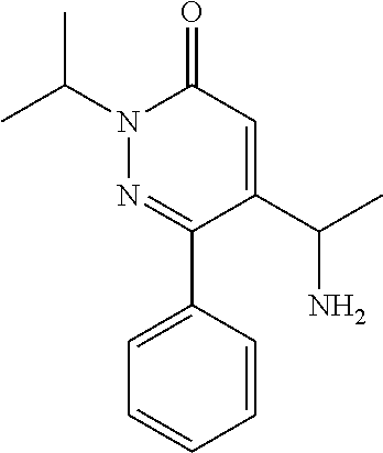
C1=CC(C2=NN(C(C)C)C(=O)C=C2C(N)C)=CC=C1
